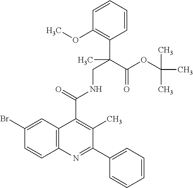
C1=CC=CC(C(CNC(C2=C(C)C(C3=CC=CC=C3)=NC3=C2C=C(Br)C=C3)=O)(C(OC(C)(C)C)=O)C)=C1OC
